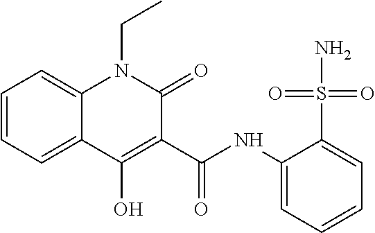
C1=CC=C2C(=C1)N(CC)C(=O)C(C(NC1=CC=CC=C1S(=O)(=O)N)=O)=C2O
